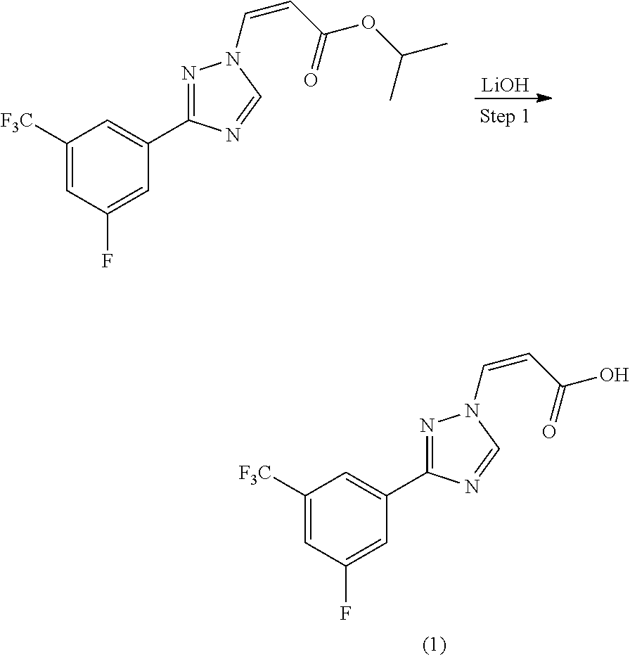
[LiOH].C1([F3C])=CC(F)=CC(C2=NN(C=CC(OC(C)C)=O)C=N2)=C1.C1([F3C])=CC(F)=CC(C2=NN(C=CC(O)=O)C=N2)=C1
